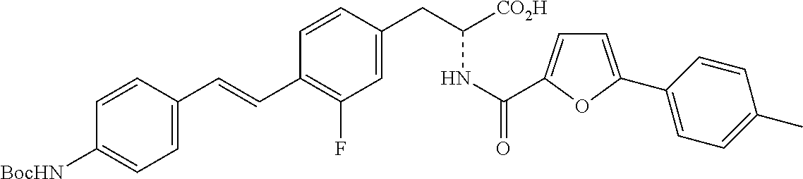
C(C1=C(F)C=C(CC(NC(=O)C2=CC=C(C3=CC=C(C)C=C3)O2)[CO2H])C=C1)=CC1=CC=C([BocHN])C=C1
